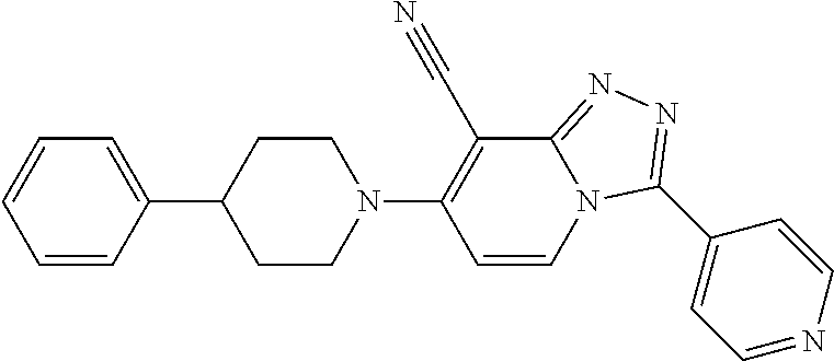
C1=CC(C2CCN(C3=C(C#N)C4=NN=C(C5=CC=NC=C5)N4C=C3)CC2)=CC=C1
